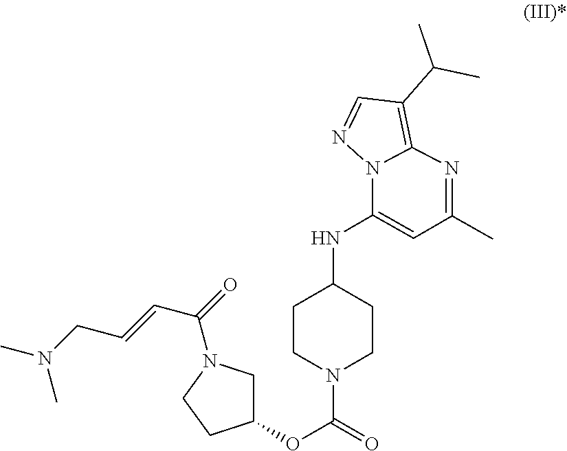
C12=C(C(C)C)C=NN1C(NC1CCN(C(=O)OC3CN(C(=O)C=CCN(C)C)CC3)CC1)=CC(C)=N2
